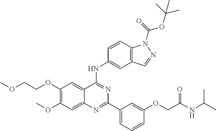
C1(OCCOC)=C(OC)C=C2C(=C1)C(NC1=CC3=C(C=C1)N(C(=O)OC(C)(C)C)N=C3)=NC(C1=CC=CC(OCC(NC(C)C)=O)=C1)=N2
